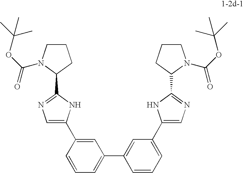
C1=C(C2=CN=C(C3CCCN3C(OC(C)(C)C)=O)N2)C=CC=C1C1=CC(C2=CN=C(C3N(C(OC(C)(C)C)=O)CCC3)N2)=CC=C1
